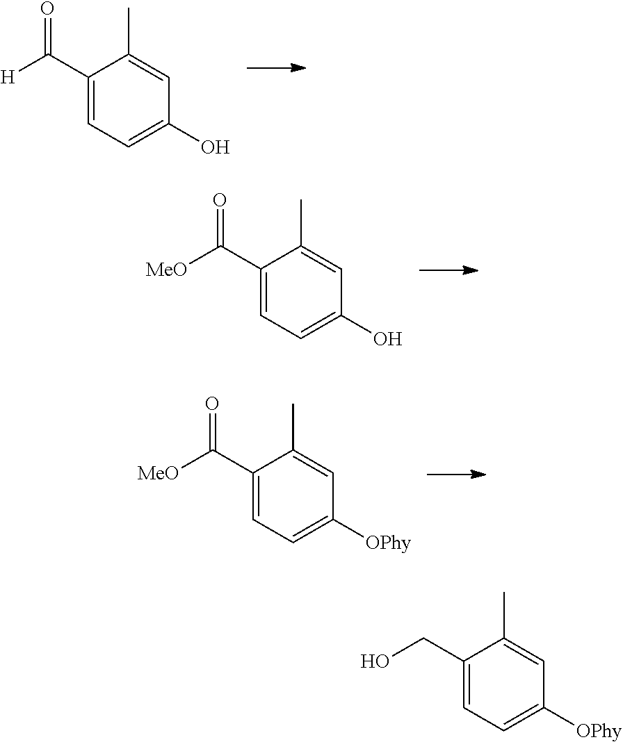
C1(C([H])=O)=CC=C(O)C=C1C.C1(C([MeO])=O)=CC=C(O)C=C1C.C1(C([MeO])=O)=CC=C([OPhy])C=C1C.C1(CO)=CC=C([OPhy])C=C1C
